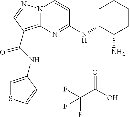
FC(F)(C(=O)O)F.C1=C(NC(=O)C2=C3N(N=C2)C=CC(NC2C(N)CCCC2)=N3)C=CS1
